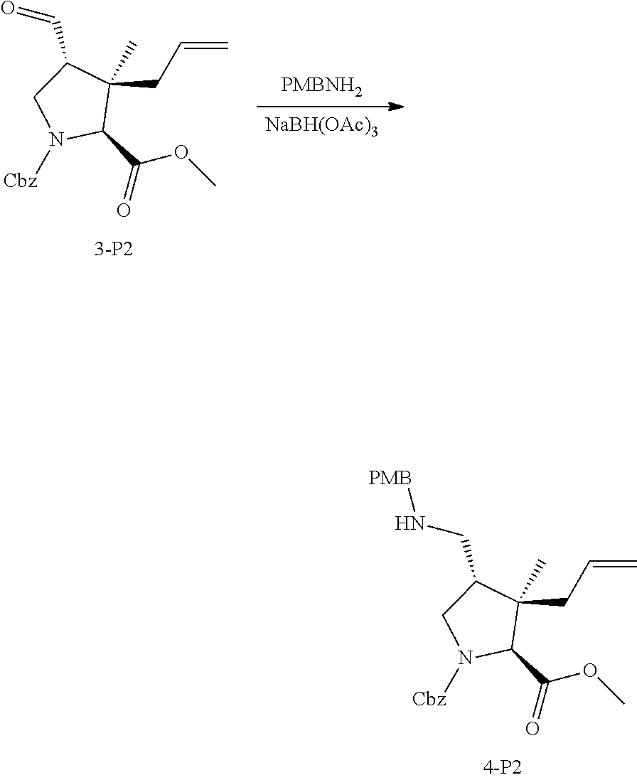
C(C1(C)C(C(=O)OC)N([Cbz])CC1CN[PMB])C=C.[NaBH(OAc)3].[PMBNH2].C(C1(C)C(C(=O)OC)N([Cbz])CC1C=O)C=C
